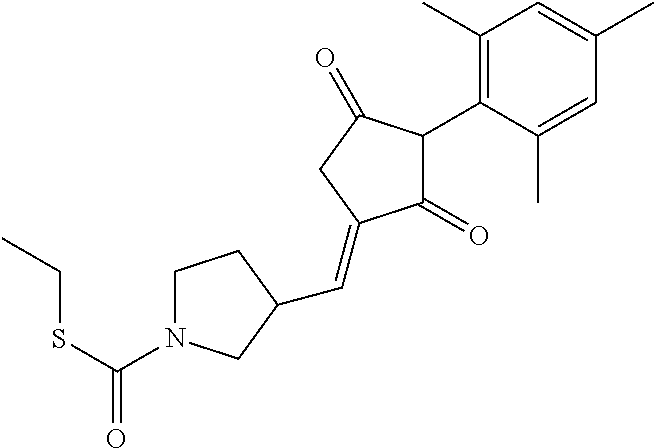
C1(=O)C(C2=C(C)C=C(C)C=C2C)C(=O)CC1=CC1CN(C(SCC)=O)CC1
